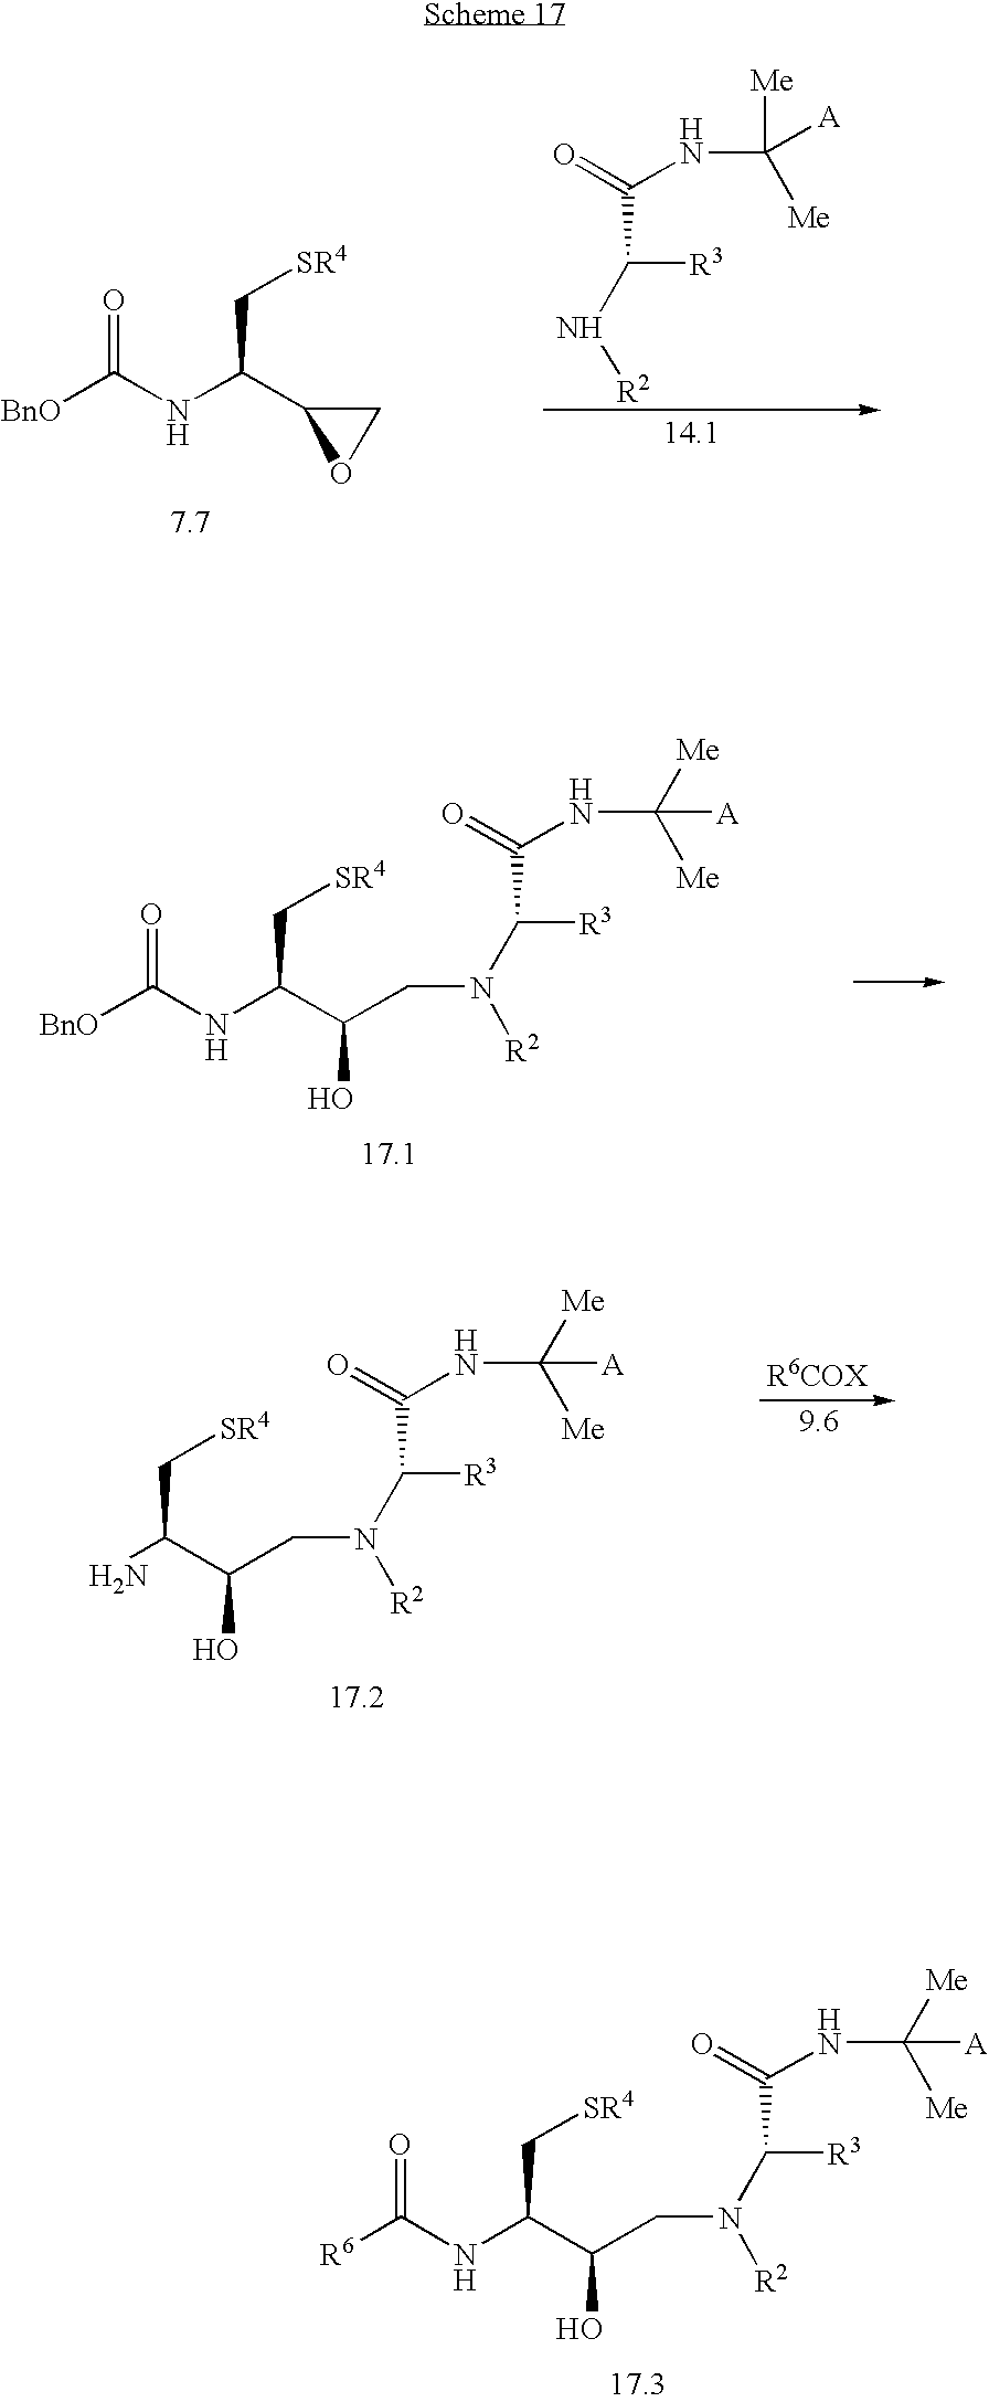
[BnO]C(NC(C1OC1)C[SR4])=O.[R3]C(N[R2])C(NC([Me])([Me])[A])=O.[BnO]C(NC(C(CN([R2])C([R3])C(=O)NC([Me])([Me])[A])O)C[SR4])=O.NC(C(CN([R2])C([R3])C(=O)NC([Me])([Me])[A])O)C[SR4].[R6]C(NC(C(CN([R2])C([R3])C(=O)NC([Me])([Me])[A])O)C[SR4])=O
